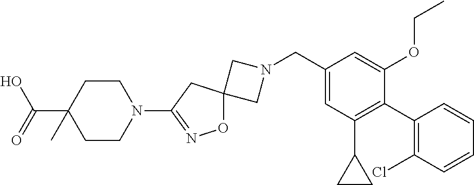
C1N(CC2=CC(C3CC3)=C(C3=C(Cl)C=CC=C3)C(OCC)=C2)CC12ON=C(N1CCC(C(O)=O)(C)CC1)C2
